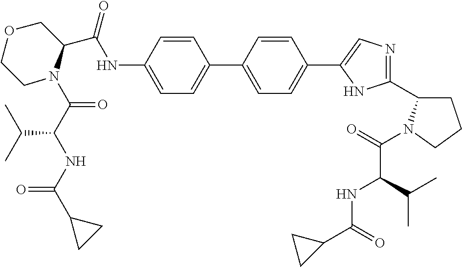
C(NC1=CC=C(C2=CC=C(C3=CN=C(C4N(C(C(NC(=O)C5CC5)C(C)C)=O)CCC4)N3)C=C2)C=C1)(=O)C1N(C(C(NC(C2CC2)=O)C(C)C)=O)CCOC1
